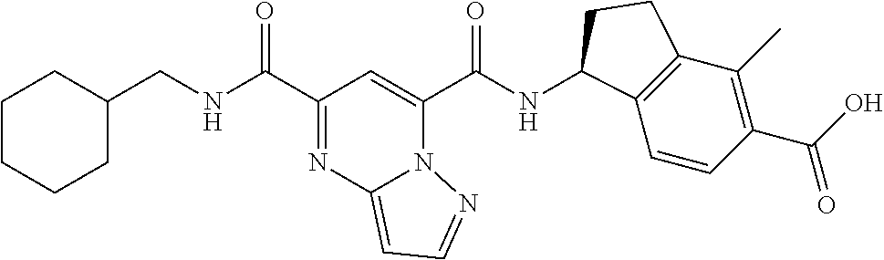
N(C(C1=NC2=CC=NN2C(C(NC2C3=C(C(C)=C(C(O)=O)C=C3)CC2)=O)=C1)=O)CC1CCCCC1
